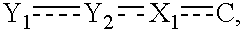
[Y1]:[Y2]:[X1]c
